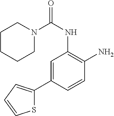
C1N(C(NC2=C(N)C=CC(C3=CC=CS3)=C2)=O)CCCC1
